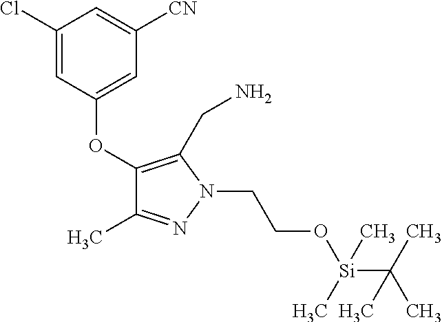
C1(Cl)=CC(OC2=C(CN)N(CCO[Si](C(C)(C)C)(C)C)N=C2C)=CC([CN])=C1
